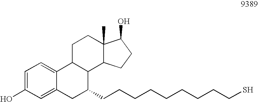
C12=CC(O)=CC=C1C1C(C3C(C)(CC1)C(O)CC3)C(CCCCCCCCCS)C2
